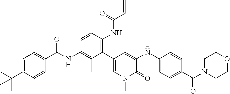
C1=C(C(C)(C)C)C=CC(C(NC2=C(C)C(C3=CN(C)C(=O)C(NC4=CC=C(C(N5CCOCC5)=O)C=C4)=C3)=C(NC(C=C)=O)C=C2)=O)=C1
